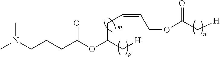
CN(CCCC(OC(CC=CCOC(C[H])=O)C[H])=O)C
